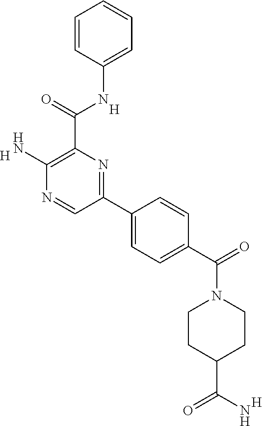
[H].[H].C1=CC(NC(C2=C(N)N=CC(C3=CC=C(C(N4CCC(C(N)=O)CC4)=O)C=C3)=N2)=O)=CC=C1.[H]
